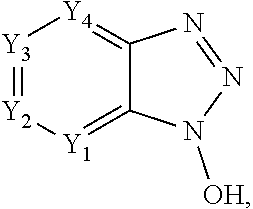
[Y3]1=[Y2][Y1]=C2C(=[Y4]1)N=NN2[OH]
